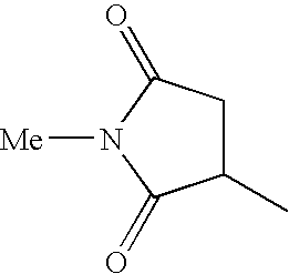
C1(C)CC(=O)N([Me])C1=O
